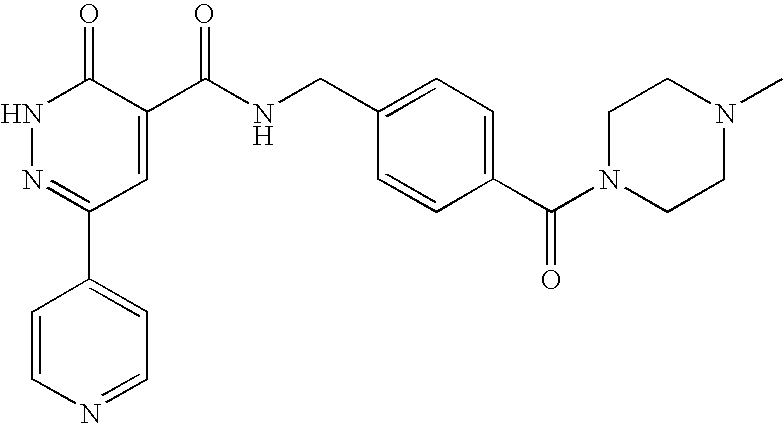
C1=CN=CC=C1C1=NNC(=O)C(C(NCC2=CC=C(C(N3CCN(C)CC3)=O)C=C2)=O)=C1
